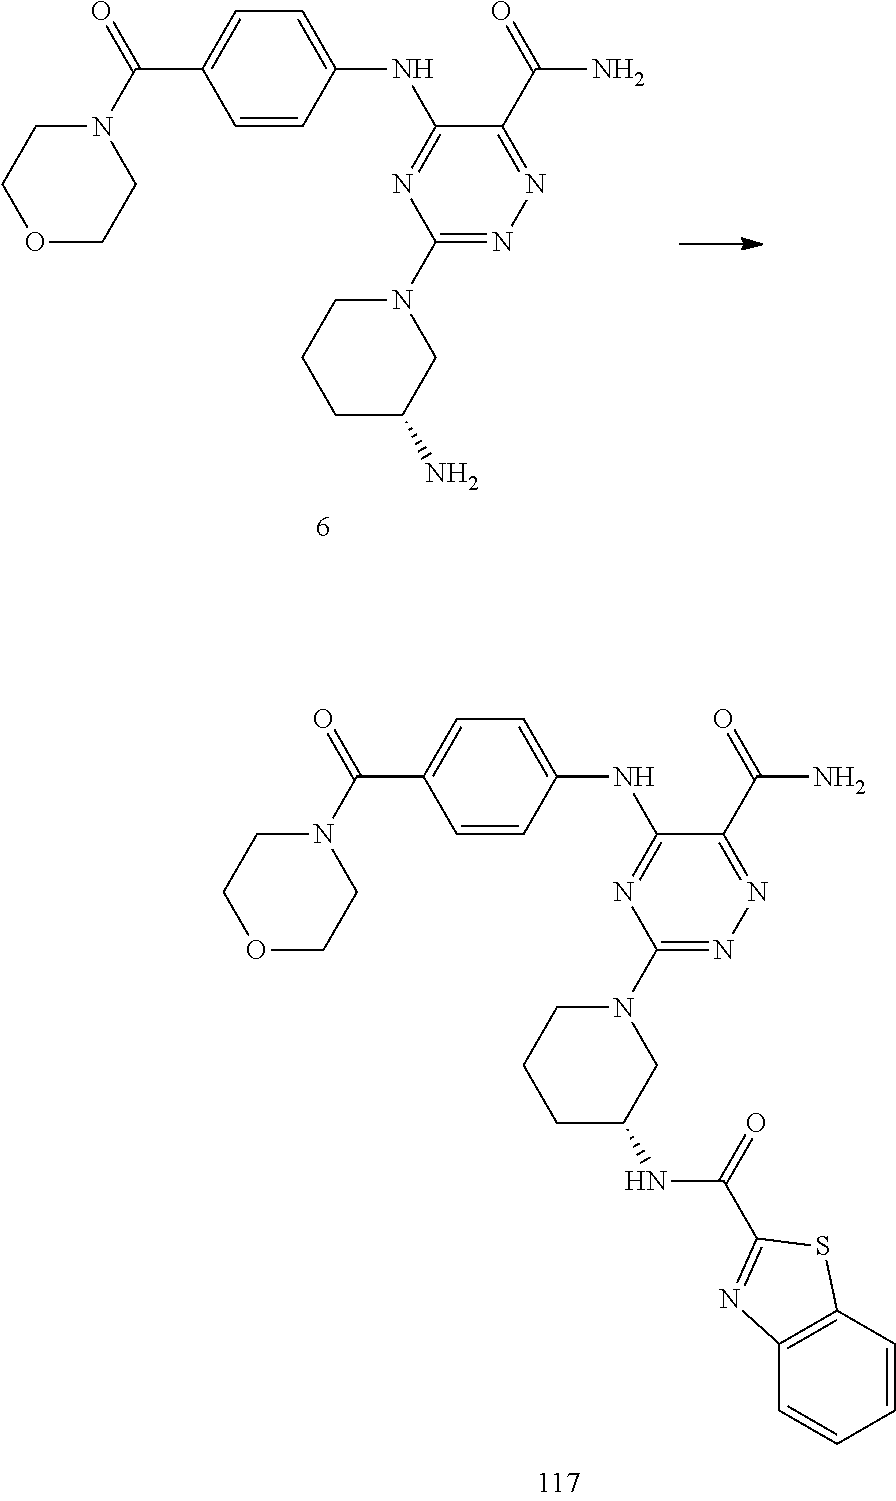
N(C1=NC(N2CCCC(N)C2)=NN=C1C(=O)N)C1=CC=C(C(N2CCOCC2)=O)C=C1.N(C1=NC(N2CCCC(NC(=O)C3=NC4=C(C=CC=C4)S3)C2)=NN=C1C(=O)N)C1=CC=C(C(N2CCOCC2)=O)C=C1
